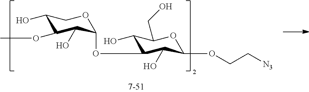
C1(O)C(OC)C(O)C(OC2C(O)C(CO)OC(OCC[N3])C2O)OC1
